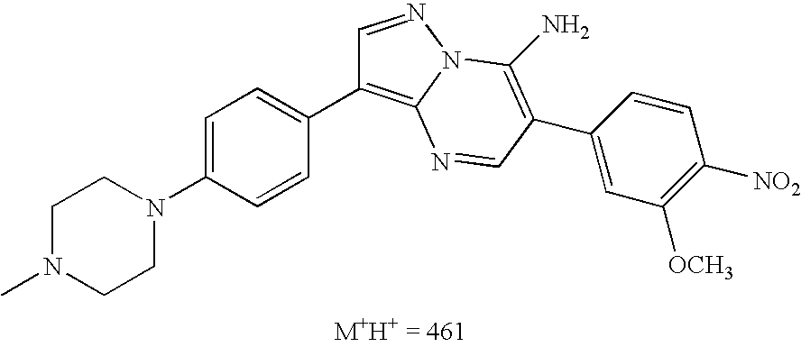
CN1CCN(C2=CC=C(C3=C4N(N=C3)C(N)=C(C3=CC([OCH3])=C([NO2])C=C3)C=N4)C=C2)CC1
